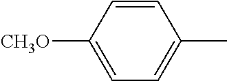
C1=CC([CH3O])=CC=C1C
